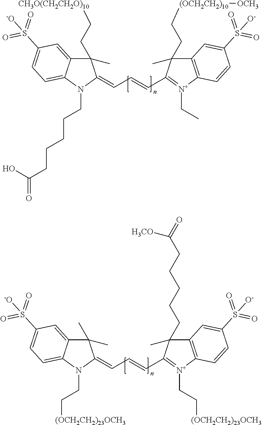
C(C=CC1=[N+](CC)C2=C(C=C(S(=O)(=O)[O-])C=C2)C1(C)CC[(OCH2CH2)10][OCH3])=C1N(CCCCCC(O)=O)C2=CC=C(S(=O)(=O)[-O])C=C2C1(CC[CH3O(CH2CH2O)10])C.C(C=CC1=[N+](CC[(OCH2CH2)23OCH3])C2=C(C=C(S(=O)(=O)[O-])C=C2)C1(C)CCCCCC(=O)[H3CO])=C1N(CC[(OCH2CH2)23OCH3])C2=CC=C(S(=O)(=O)[-O])C=C2C1(C)C
